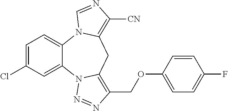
C1=C(Cl)C=C2C(=C1)N1C(=C([CN])N=C1)CC1=C(COC3=CC=C(F)C=C3)N=NN21
